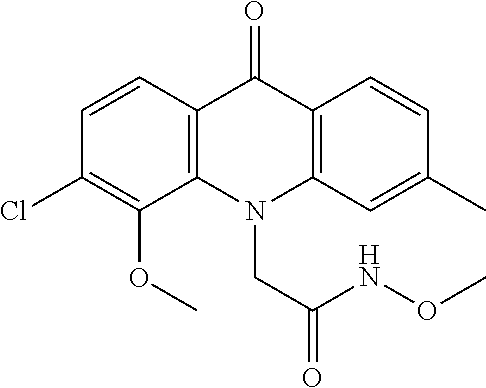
C12=C(N(CC(=O)NOC)C3=C(C1=O)C=CC(C)=C3)C(OC)=C(Cl)C=C2
